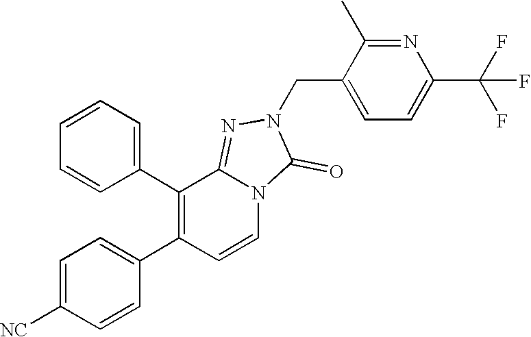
C1=C([NC])C=CC(C2=C(C3=CC=CC=C3)C3=NN(CC4=CC=C(C(F)(F)F)N=C4C)C(=O)N3C=C2)=C1
